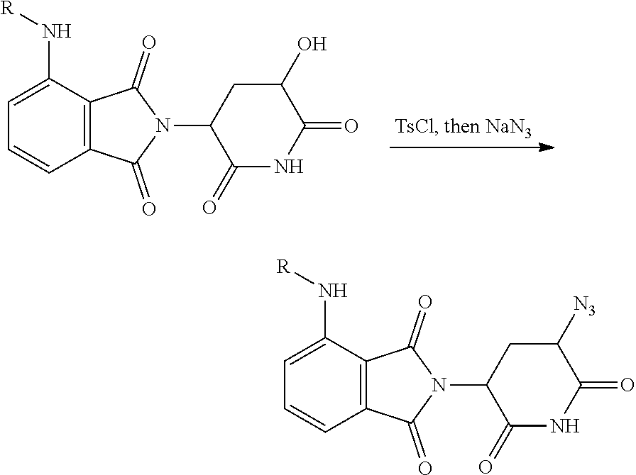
C1=C(N[R])C2=C(C=C1)C(=O)N(C1C(=O)NC(=O)C(O)C1)C2=O.C1=C(N[R])C2=C(C=C1)C(=O)N(C1C(=O)NC(=O)C([N3])C1)C2=O
